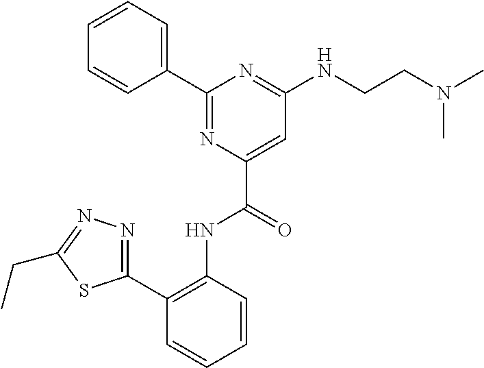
C1=CC=CC(C2=NC(C(=O)NC3=C(C4=NN=C(CC)S4)C=CC=C3)=CC(NCCN(C)C)=N2)=C1
